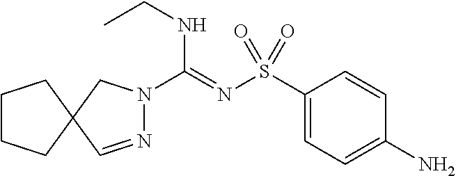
C1(S(N=C(NCC)N2N=CC3(C2)CCCC3)(=O)=O)=CC=C(N)C=C1
